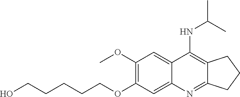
C1(OC)=C(OCCCCCO)C=C2C(=C1)C(NC(C)C)=C1C(=N2)CCC1
